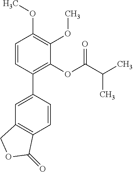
C1=CC(C2=CC3=C(C=C2)C(=O)OC3)=C(OC(C(C)C)=O)C(OC)=C1OC
